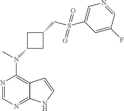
N1=CN=C2C(=C1N(C)C1CC(CS(C3=CN=CC(F)=C3)(=O)=O)C1)C=CN2
